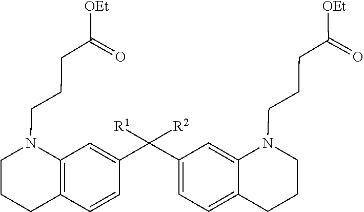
C(CN1C2=CC(C(C3=CC4=C(C=C3)CCCN4CCCC(=O)[OEt])([R1])[R2])=CC=C2CCC1)CC(=O)[OEt]
